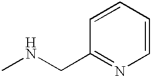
C1=CC=CN=C1CNC
